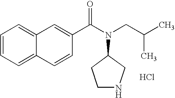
C12=CC=CC=C1C=CC(C(N(CC(C)C)C1CCNC1)=O)=C2.Cl
